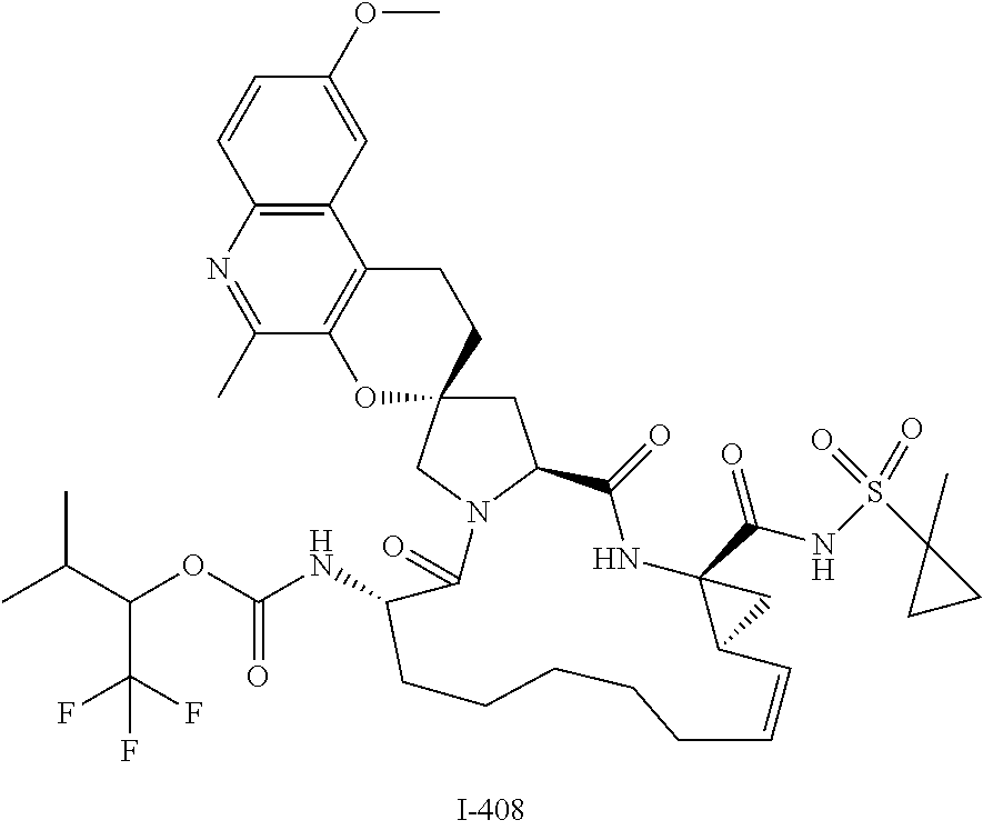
C1=CC2=C(C=C1OC)C1=C(C(C)=N2)OC2(CC1)CC1N(C2)C(=O)C(NC(=O)OC(C(C)C)C(F)(F)F)CCCCCC=CC2C(C(NS(C3(C)CC3)(=O)=O)=O)(NC1=O)C2
